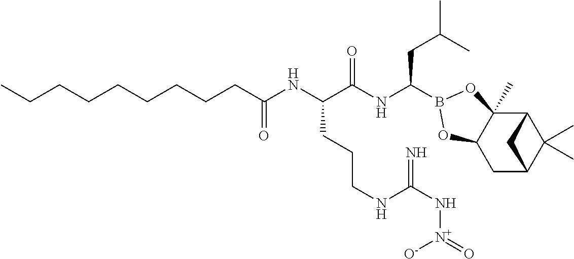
C12C3(C)C(CC(C1(C)C)C2)OB(C(NC(C(NC(CCCCCCCCC)=O)CCCNC(N[N+]([O-])=O)=N)=O)CC(C)C)O3
